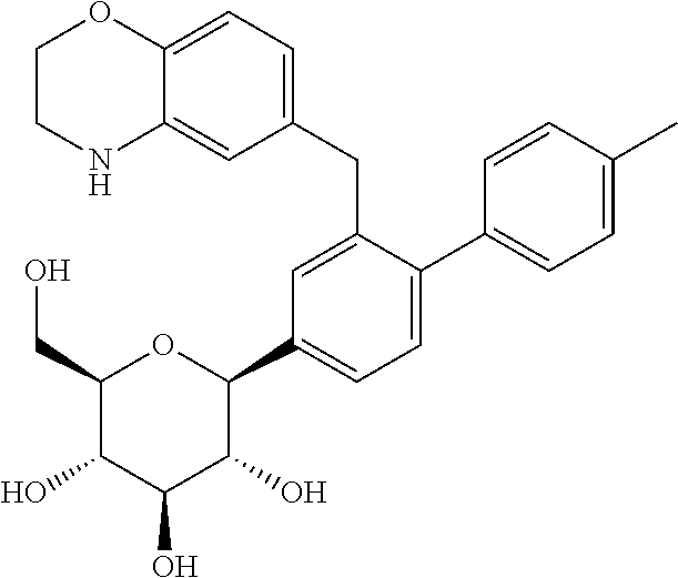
C1=C(CC2=CC=C3C(=C2)NCCO3)C(C2=CC=C(C)C=C2)=CC=C1C1C(O)C(O)C(O)C(CO)O1
